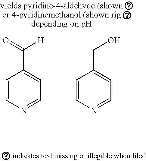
C1=CN=CC=C1C(=O)[H].C1=CN=CC=C1CO
